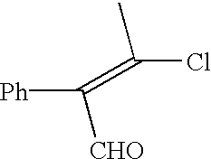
[Ph]C(=C(Cl)C)[CHO]
